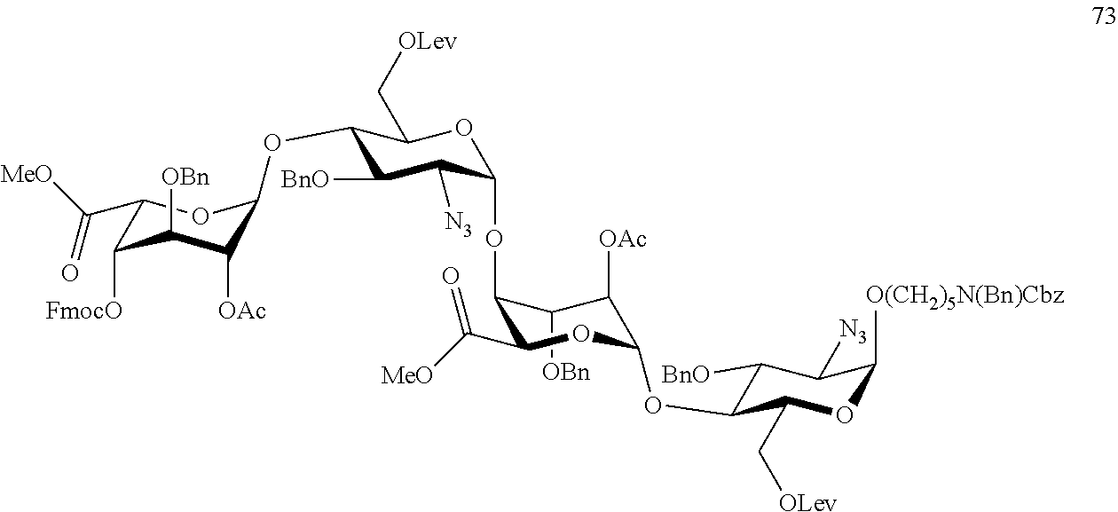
C1([OBn])C(OC2C([N3])C([BnO])C(OC3C([OAc])C([OBn])C([FmocO])C(C([MeO])=O)O3)C(C[OLev])O2)C(C([MeO])=O)OC(OC2C([BnO])C([N3])C([O(CH2)5N(Bn)Cbz])OC2C[OLev])C1[OAc]
